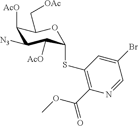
C1([AcO])C([N3])C([AcO])C(SC2=C(C(OC)=O)N=CC(Br)=C2)OC1C[OAc]
